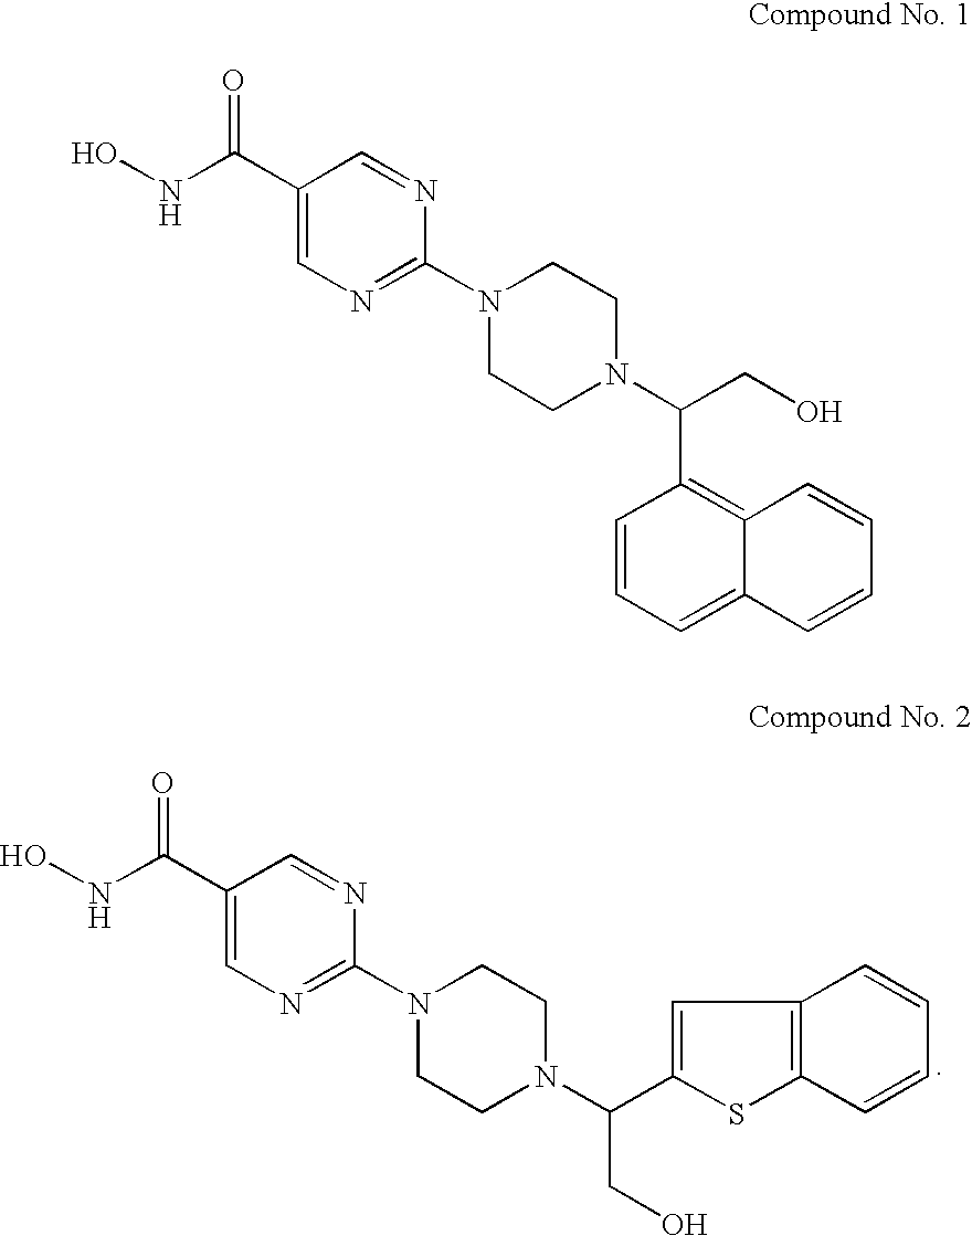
ONC(C1=CN=C(N2CCN(C(C3=CC4=C(S3)C=CC=C4)CO)CC2)N=C1)=O.ONC(C1=CN=C(N2CCN(C(CO)C3=C4C(=CC=C3)C=CC=C4)CC2)N=C1)=O
